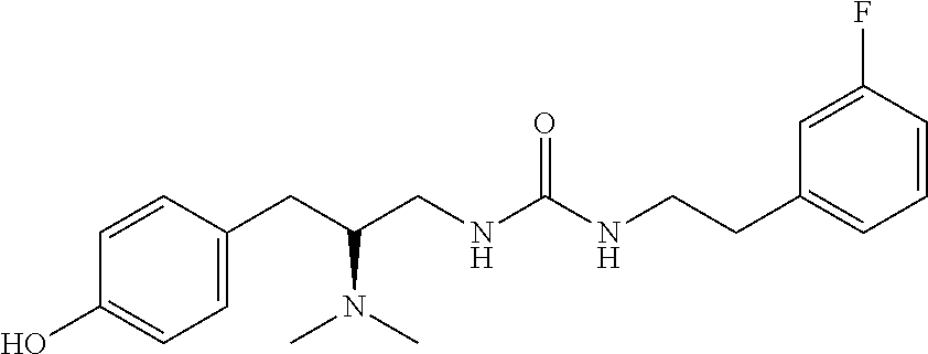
C1(CC(CNC(NCCC2=CC=CC(F)=C2)=O)N(C)C)=CC=C(O)C=C1
